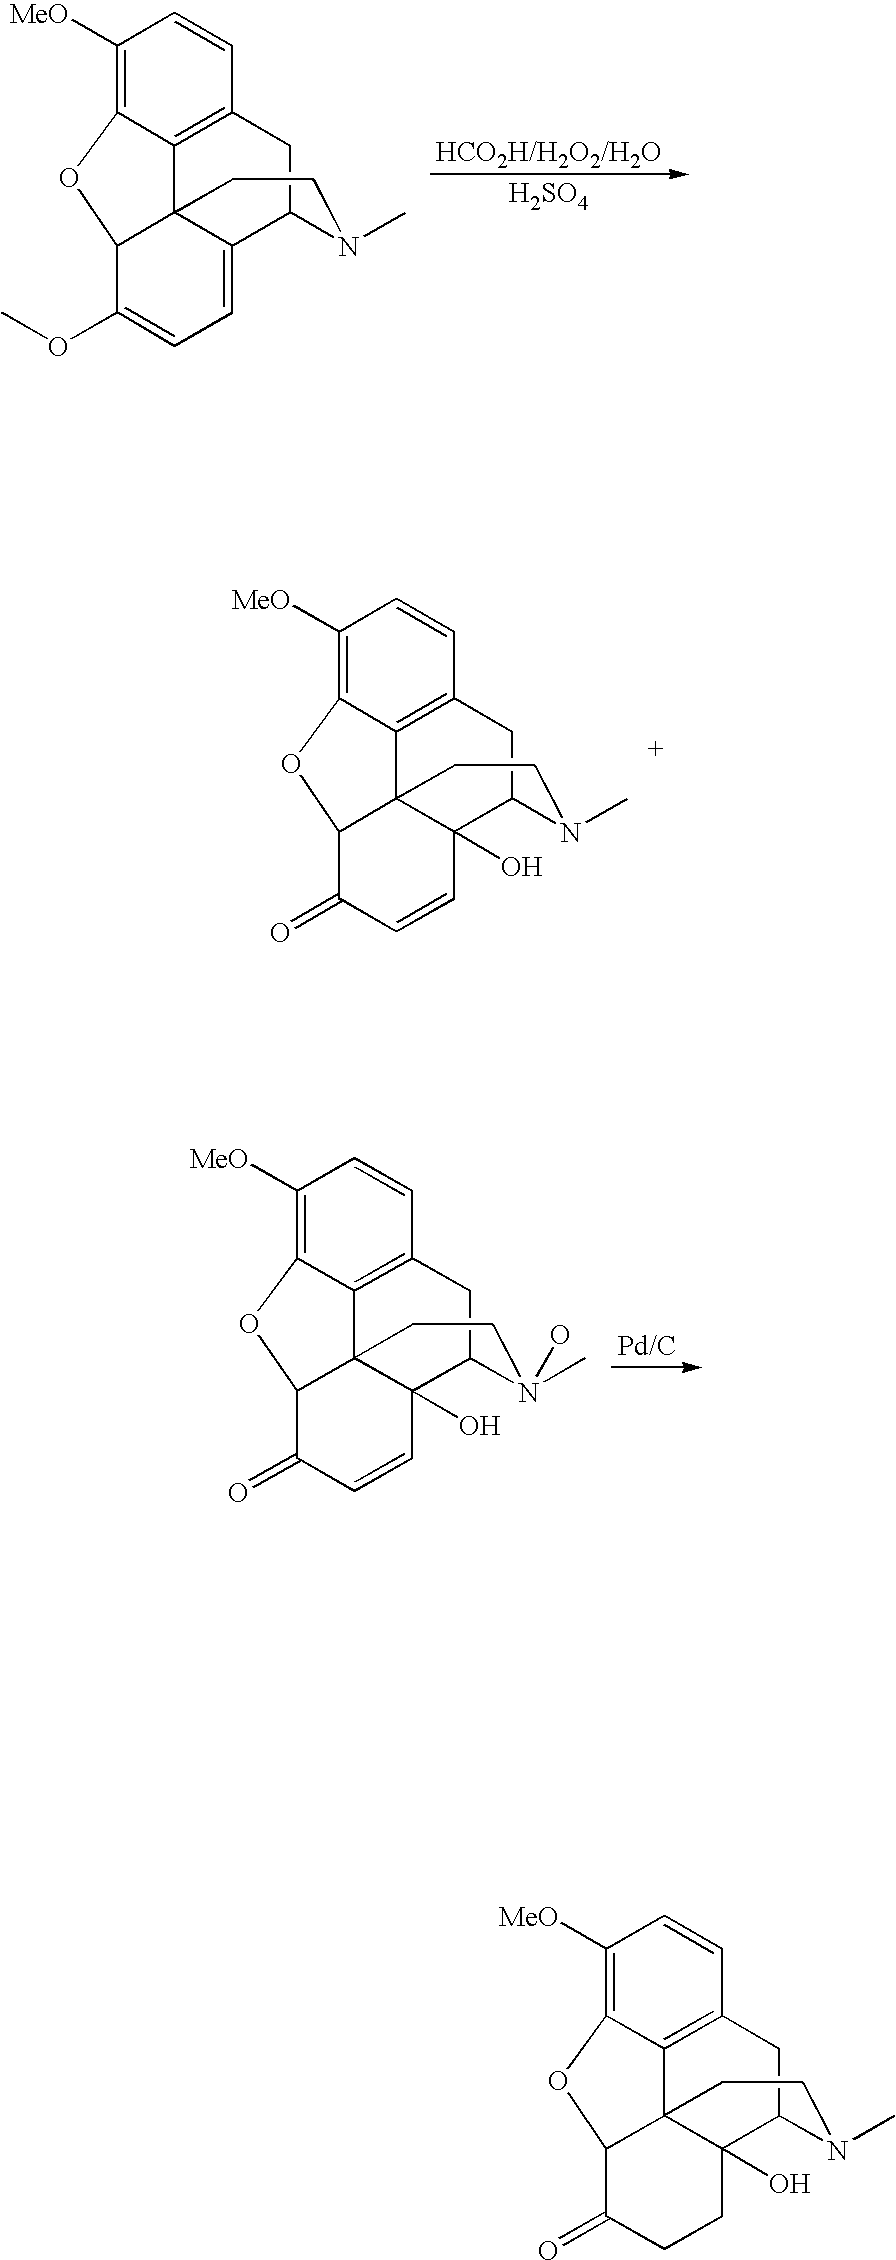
C1([MeO])=C2C3=C(C=C1)CC1C4(O)C3(C(C(=O)CC4)O2)CCN1C.C1([MeO])=C2C3=C(C=C1)CC1C4=CC=C(OC)C(C34CCN1C)O2.[HCO2H/H2O2/H2O].[H2SO4].C1([MeO])=C2C3=C(C=C1)CC1C4(O)C3(C(C(=O)C=C4)O2)CCN1C.C1([MeO])=C2C3=C(C=C1)CC1C4(O)C3(C(C(=O)C=C4)O2)CCN1(C)O
